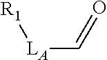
[R1][LA]C=O
